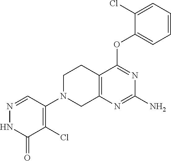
C12=C(N=C(N)N=C1OC1=CC=CC=C1Cl)CN(C1=C(Cl)C(=O)NN=C1)CC2
